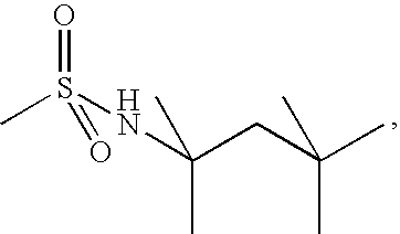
CS(NC(CC(C)(C)C)(C)C)(=O)=O
